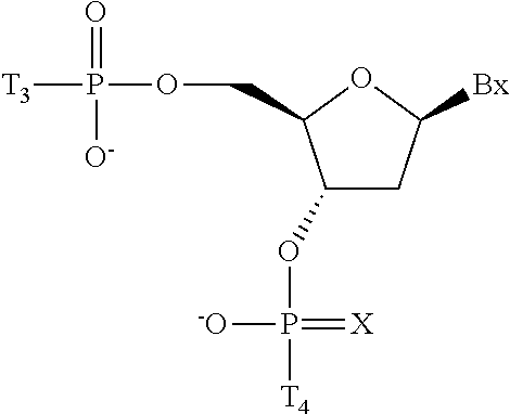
C1(OP([-O])(=[X])[T4])CC([Bx])OC1COP(=O)([O-])[T3]
